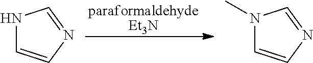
[paraformaldehydeEt3N].N1C=CN=C1.N1(C)C=CN=C1
